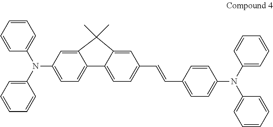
C1(N(C2=CC=CC=C2)C2=CC=CC=C2)=CC=C2C(=C1)C(C)(C)C1=CC(C=CC3=CC=C(N(C4=CC=CC=C4)C4=CC=CC=C4)C=C3)=CC=C21
